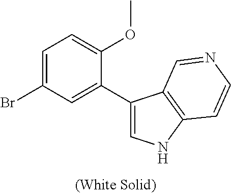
C1(Br)=CC=C(OC)C(C2=CNC3=C2C=NC=C3)=C1
